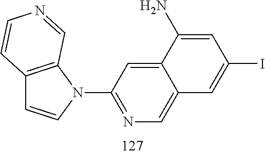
C12=C(N(C3=NC=C4C(=C3)C(N)=CC(I)=C4)C=C1)C=NC=C2
